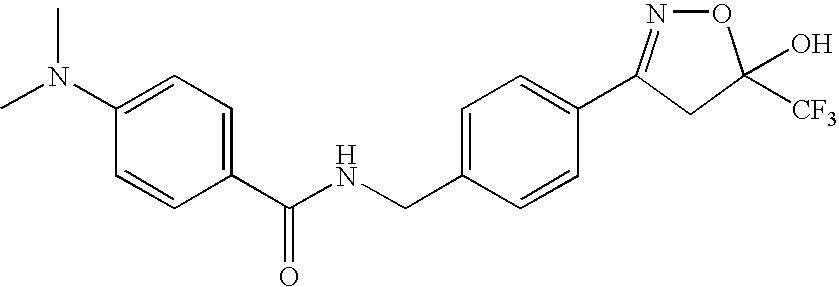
C1(CNC(C2=CC=C(N(C)C)C=C2)=O)=CC=C(C2=NOC(O)([CF3])C2)C=C1
